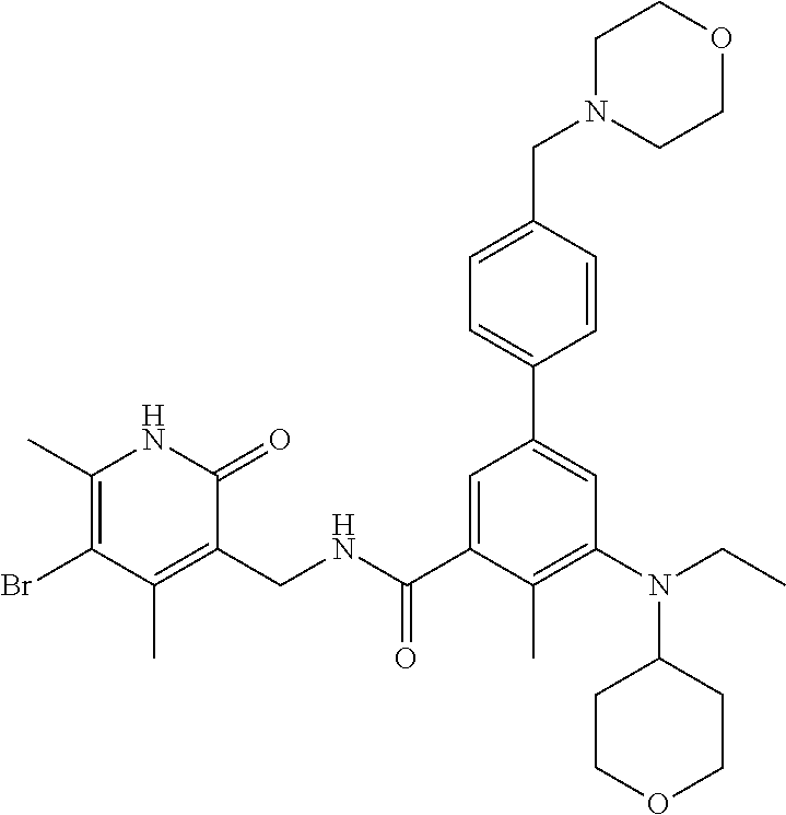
C1(C)=C(Br)C(C)=C(CNC(C2=CC(C3=CC=C(CN4CCOCC4)C=C3)=CC(N(CC)C3CCOCC3)=C2C)=O)C(=O)N1
